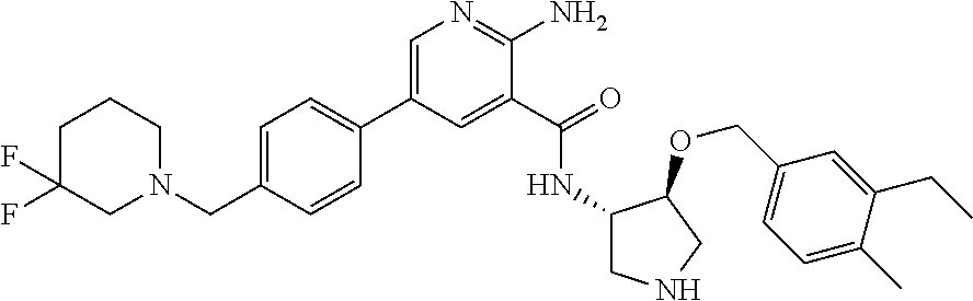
C1=C(C2=CC=C(CN3CC(F)(F)CCC3)C=C2)C=C(C(=O)NC2CNCC2OCC2=CC=C(C)C(CC)=C2)C(N)=N1
